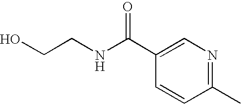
C1(C(NCCO)=O)=CN=C(C)C=C1
